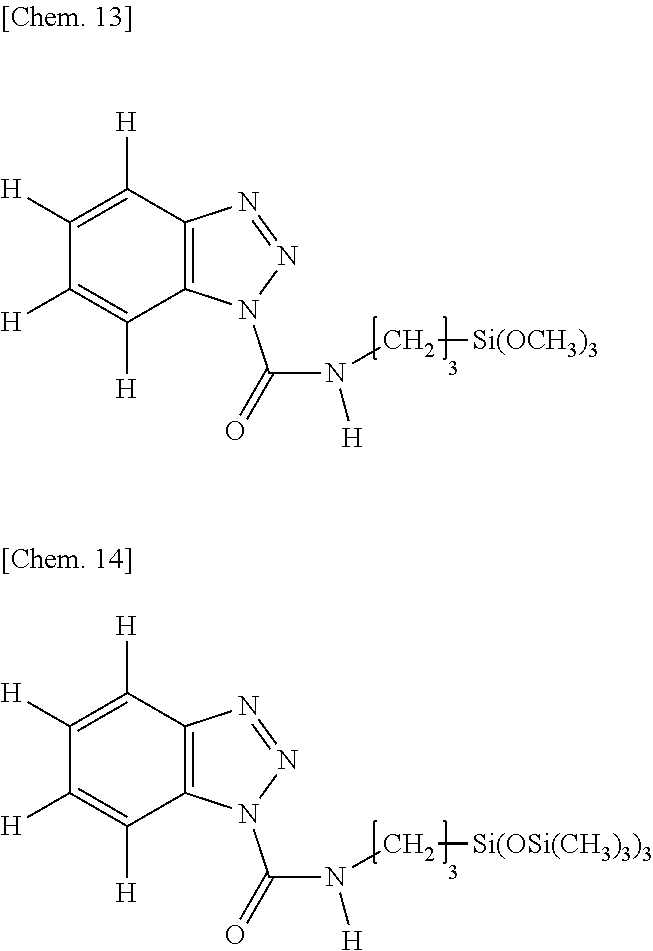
C1([H])=C([H])C2=C(C([H])=C1[H])N=NN2C(N([H])C[Si(OCH3)3])=O.C1([H])=C([H])C2=C(C([H])=C1[H])N=NN2C(N([H])C[Si(OSi(CH3)3)3])=O
